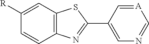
C12=C(C=C([R])C=C1)SC(C1=CN=C[A]=C1)=N2
